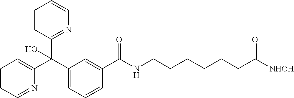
C1(C(C2=CC=CC=N2)(C2=NC=CC=C2)O)=CC=CC(C(=O)NCCCCCCC([NHOH])=O)=C1
